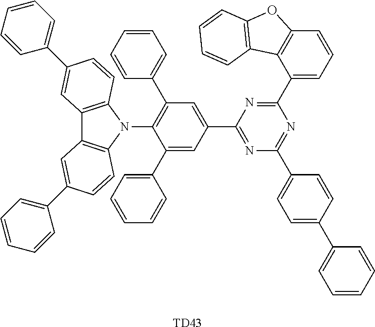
[TD43].C1(C2=CC=CC=C2)=CC(C2=NC(C3=CC=C(C4=CC=CC=C4)C=C3)=NC(C3=CC=CC4=C3C3=C(O4)C=CC=C3)=N2)=CC(C2=CC=CC=C2)=C1N1C2=C(C3=C1C=CC(C1=CC=CC=C1)=C3)C=C(C1=CC=CC=C1)C=C2
